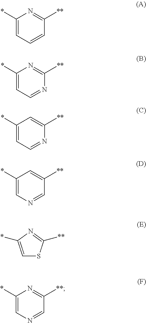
C1(*)=CC=CC([**])=N1.C1(*)=CC=NC([**])=N1.C1(*)=CC=NC([**])=C1.C1(*)=CN=CC([**])=C1.C1=C(*)N=C([**])S1.C1(*)=CN=CC([**])=N1
